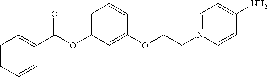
C1=CC=CC(C(OC2=CC=CC(OCC[N+]3=CC=C(N)C=C3)=C2)=O)=C1
